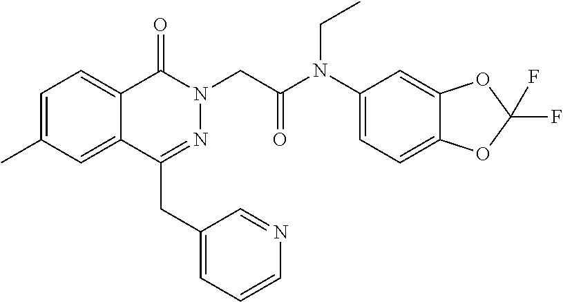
C1=C(C)C=C2C(=C1)C(=O)N(CC(=O)N(C1=CC=C3C(=C1)OC(F)(F)O3)CC)N=C2CC1=CC=CN=C1
